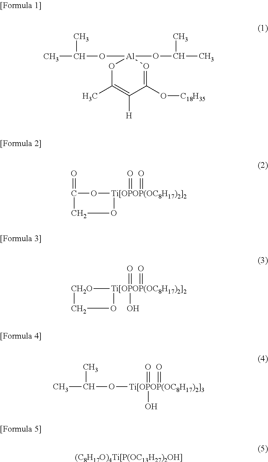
O1C(C)=C([H])C(O[C18H35])=O[Al]1(OC(C)C)OC(C)C.O=C1O[Ti[OPOP(OC8H17)2]2](=O)(=O)OC1.CC(C)O[Ti[OPOP(OC8H17)2]3](O)(=O)=O.[(C8H17O)4Ti[P(OC13H27)2OH]].[CH2O]1CO[Ti[OPOP(OC8H17)2]2]1(=O)(=O)O
